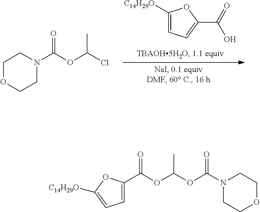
C1([C14H29O])=CC=C(C(=O)O)O1.O1CCN(C(OC(C)Cl)=O)CC1.O(C(OC(N1CCOCC1)=O)C)C(C1=CC=C([C14H29O])O1)=O
